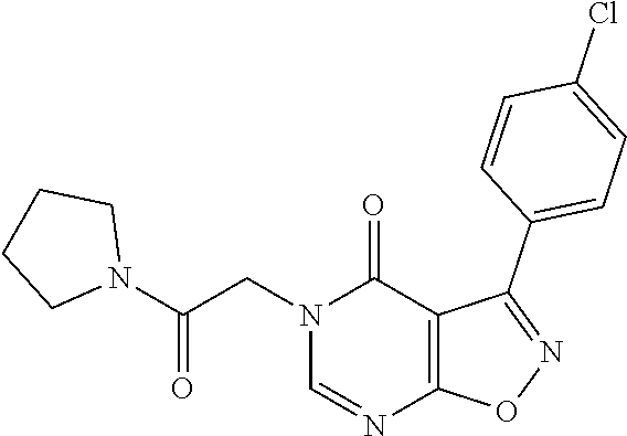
C1=NC2=C(C(=O)N1CC(N1CCCC1)=O)C(C1=CC=C(Cl)C=C1)=NO2
